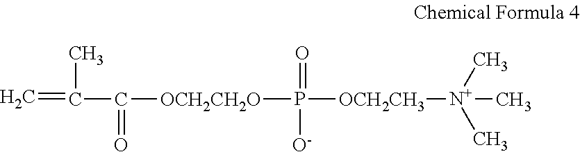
[OCH2CH3]([N+](C)(C)C)P(=O)([O-])[OCH2CH2O]C(C(=C)C)=O
